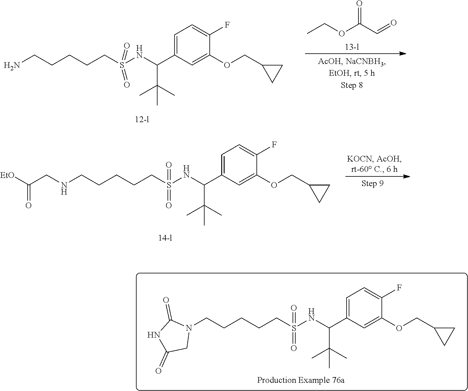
CCOC(C=O)=O.C(CCCS(NC(C1=CC=C(F)C(OCC2CC2)=C1)C(C)(C)C)(=O)=O)CN.C(CCS(NC(C(C)(C)C)C1=CC=C(F)C(OCC2CC2)=C1)(=O)=O)CCNCC([EtO])=O.N1C(=O)CN(CCCCCS(NC(C(C)(C)C)C2=CC=C(F)C(OCC3CC3)=C2)(=O)=O)C1=O
